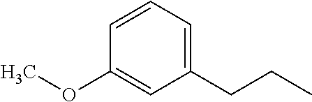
C1=CC=C(CCC)C=C1OC
